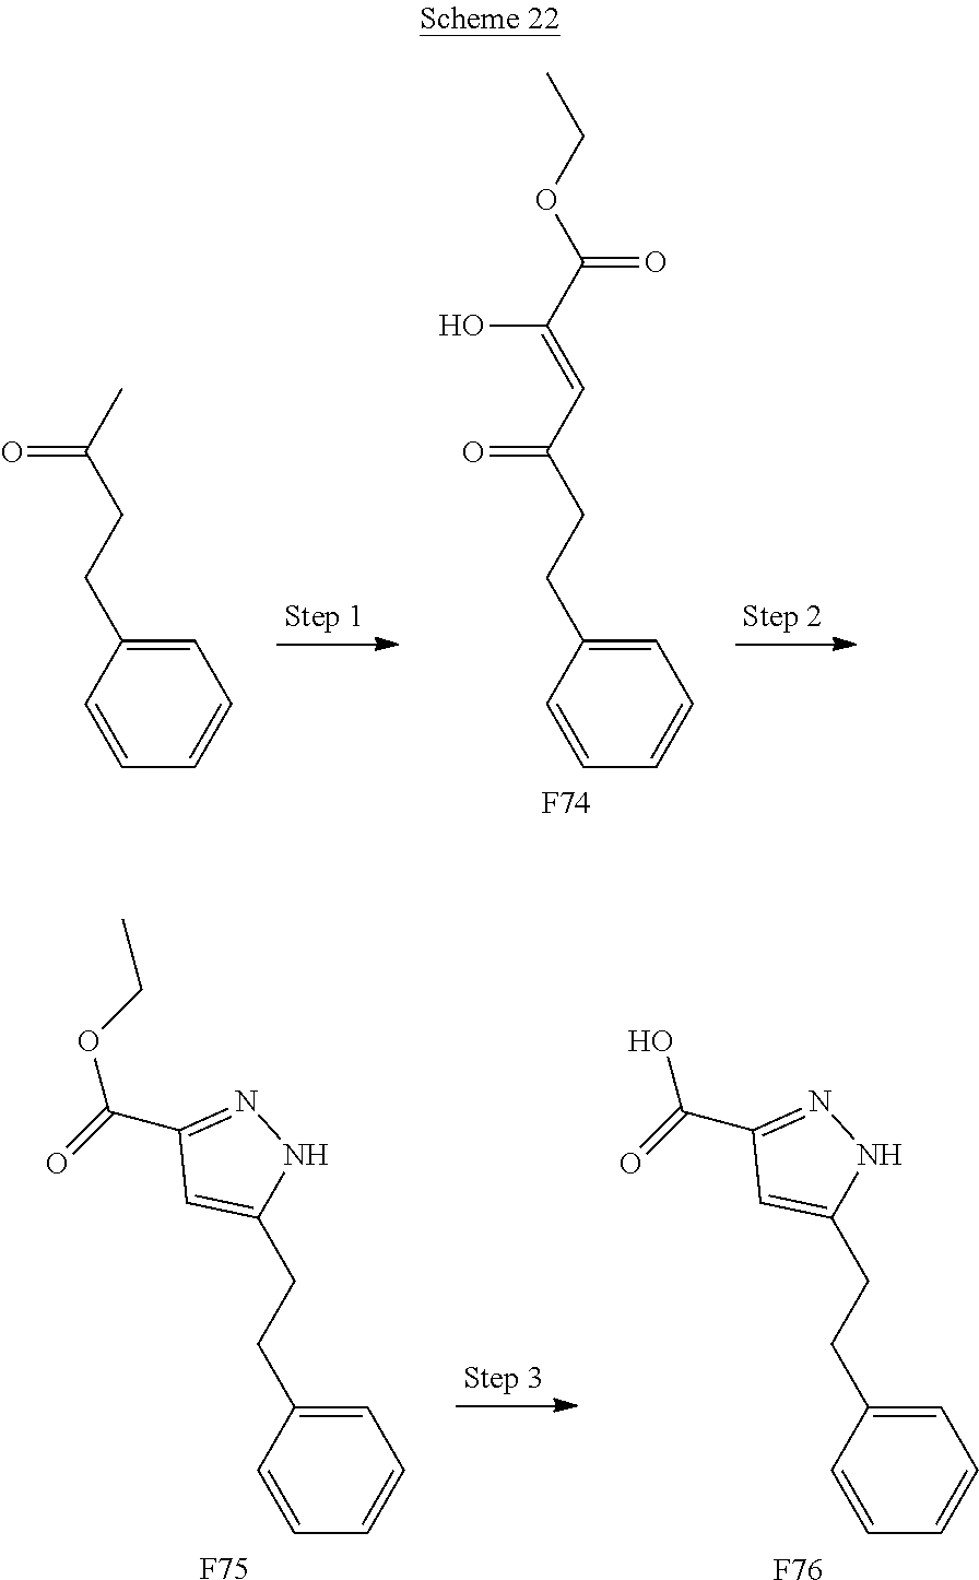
C1=C(CCC(C)=O)C=CC=C1.C1=C(CCC(C=C(O)C(=O)OCC)=O)C=CC=C1.[F74].C1=C(CCC2=CC(C(OCC)=O)=NN2)C=CC=C1.[F75].C1=C(CCC2=CC(C(O)=O)=NN2)C=CC=C1.[F76]
